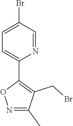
C1=C(Br)C=NC(C2=C(CBr)C(C)=NO2)=C1
